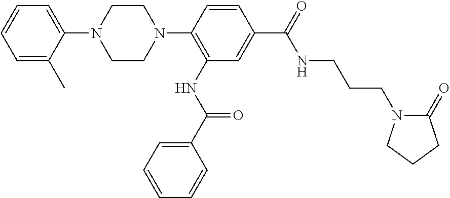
C1=C(C)C(N2CCN(C3=C(NC(=O)C4=CC=CC=C4)C=C(C(=O)NCCCN4C(=O)CCC4)C=C3)CC2)=CC=C1
